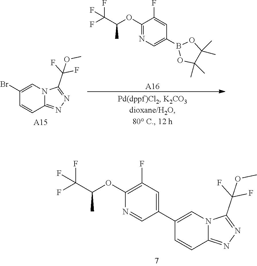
C1(OC(C(F)(F)F)C)=C(F)C=C(C2=CN3C(=NN=C3C(F)(F)OC)C=C2)C=N1.C1(OC(C(F)(F)F)C)=NC=C(B2OC(C)(C)C(C)(C)O2)C=C1F.[A16].C1(Br)=CN2C(=NN=C2C(F)(F)OC)C=C1.[A15]
